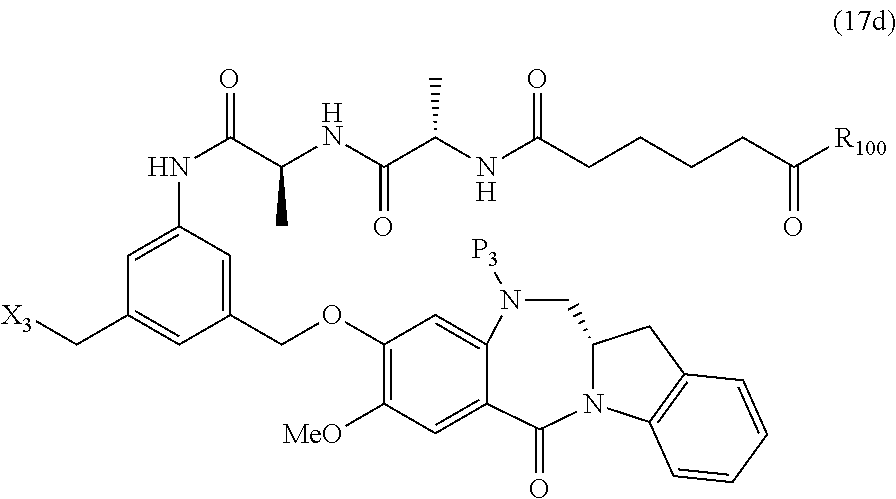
C1N([P3])C2=CC(OCC3=CC(NC(C(NC(C(NC(CCCCC([R100])=O)=O)C)=O)C)=O)=CC(C[X3])=C3)=C([MeO])C=C2C(=O)N2C1CC1=C2C=CC=C1
